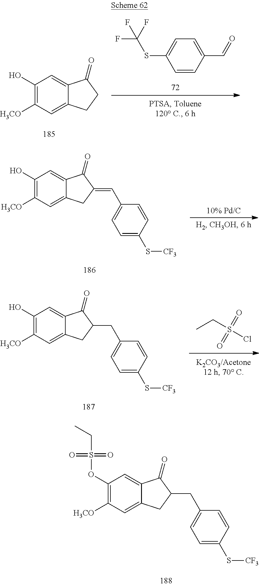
C12=CC([H3CO])=C(O)C=C1C(=O)CC2.C1=CC(C=O)=CC=C1SC(F)(F)F.C12=CC([H3CO])=C(O)C=C1C(=O)C(=CC1=CC=C(S[CF3])C=C1)C2.C12=CC([H3CO])=C(O)C=C1C(=O)C(CC1=CC=C(S[CF3])C=C1)C2.CCS(Cl)(=O)=O.C12=CC([H3CO])=C(OS(CC)(=O)=O)C=C1C(=O)C(CC1=CC=C(S[CF3])C=C1)C2
